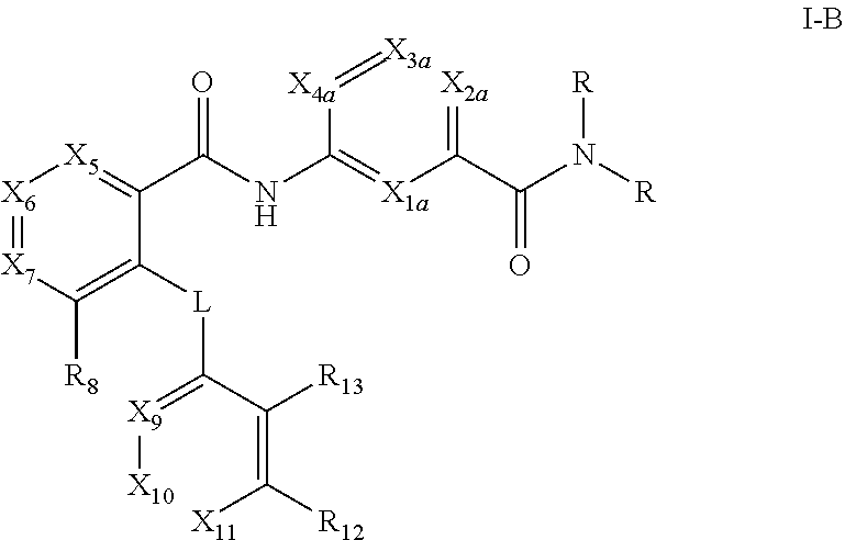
[X6]1=[X7]C([R8])=C([L]C(=[X9][X10])C(=C([X11])[R12])[R13])C(C(NC(=[X1a]C(=[X2a])C(N([R])[R])=O)[X4a]=[X3a])=O)=[X5]1
